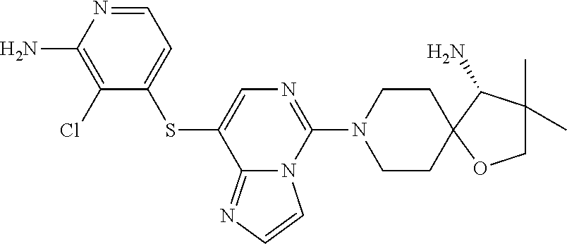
C12=NC=CN1C(N1CCC3(CC1)OCC(C)(C)C3N)=NC=C2SC1=CC=NC(N)=C1Cl
